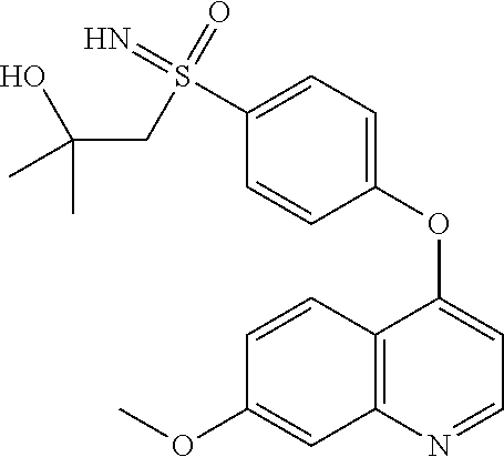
C1=CC2=C(C=C1OC)N=CC=C2OC1=CC=C(S(=N)(=O)CC(O)(C)C)C=C1
